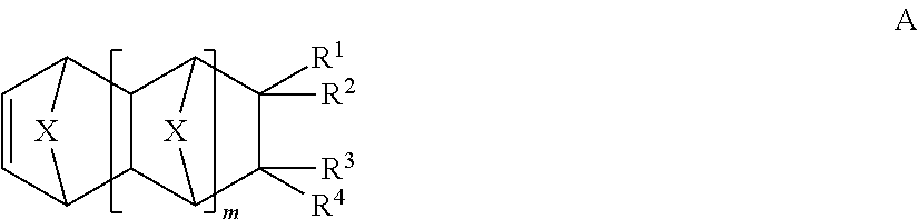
C1([R3])([R4])C2[X]C(C1([R1])[R2])C1C2C2C=CC1[X]2
